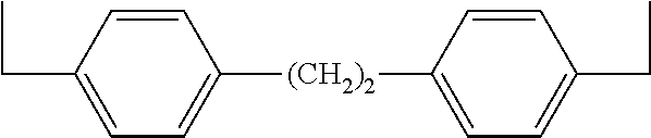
C1=C(CC)C=CC([(CH2)2]C2=CC=C(CC)C=C2)=C1
